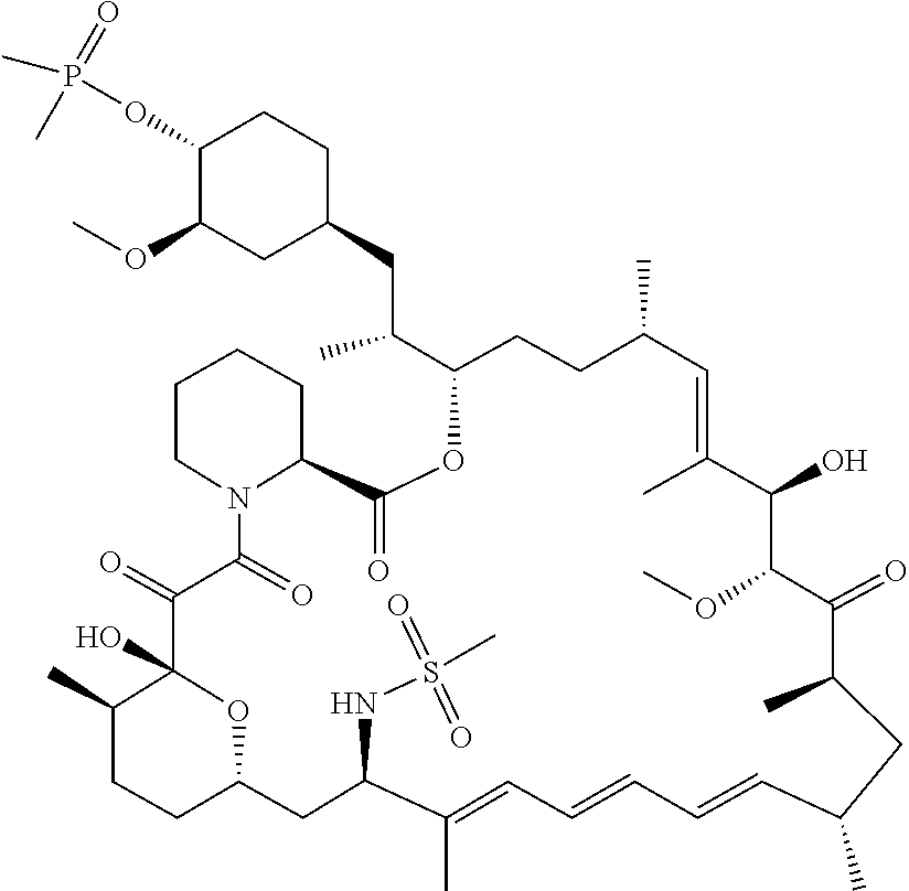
O(C1C(O)C(C)=CC(C)CCC(C(CC2CC(OC)C(OP(=O)(C)C)CC2)C)OC(=O)C2CCCCN2C(=O)C(=O)C2(O)C(C)CCC(CC(NS(=O)(=O)C)C(C)=CC=CC=CC(C)CC(C)C1=O)O2)C
